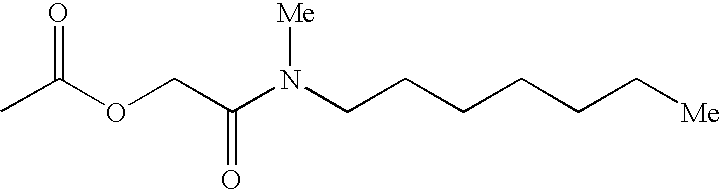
O=C(OCC(N(CCCCCC[Me])[Me])=O)C
